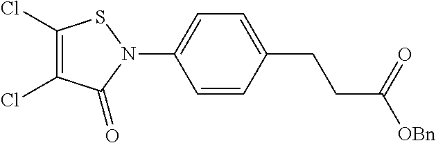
C1=CC(CCC([OBn])=O)=CC=C1N1SC(Cl)=C(Cl)C1=O
